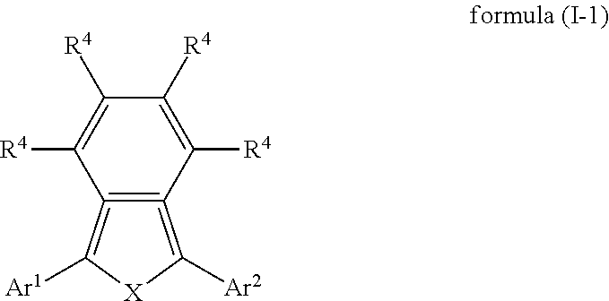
C12=C(=C([Ar2])[X]C=1[Ar1])C([R4])=C([R4])C([R4])=C2[R4]
